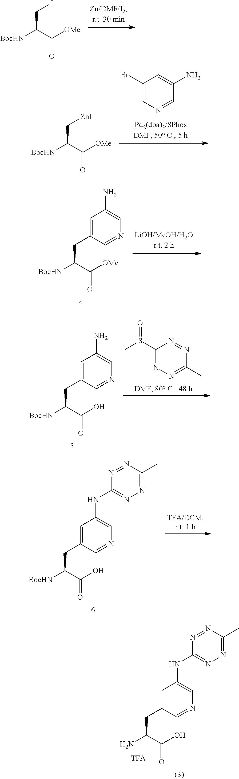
C(CI)([BocHN])C([OMe])=O.C1(Br)=CN=CC(N)=C1.C(C[ZnI])([BocHN])C([OMe])=O.C(CC1=CC(N)=CN=C1)([BocHN])C([OMe])=O.C1(S(C)=O)=NN=C(C)N=N1.C(CC1=CC(N)=CN=C1)([BocHN])C(O)=O.C(CC1=CC(NC2=NN=C(C)N=N2)=CN=C1)([BocHN])C(O)=O.C(CC1=CC(NC2=NN=C(C)N=N2)=CN=C1)(N)C(O)=O
